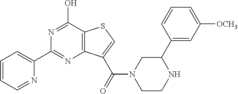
N1=C(O)C2=C(N=C1C1=CC=CC=N1)C(C(=O)N1CCNC(C3=CC([OCH3])=CC=C3)C1)=CS2
